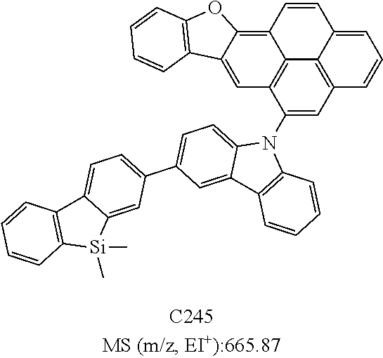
C1(N2C3=CC=C(C4=CC=C5C(=C4)[Si](C)(C)C4=C5C=CC=C4)C=C3C3=C2C=CC=C3)=CC2=C3C4=C1C=C1C(=C4C=CC3=CC=C2)OC2=C1C=CC=C2
